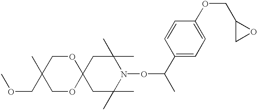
C1C(C)(C)N(OC(C)C2=CC=C(OCC3CO3)C=C2)C(C)(C)CC12OCC(C)(COC)CO2
